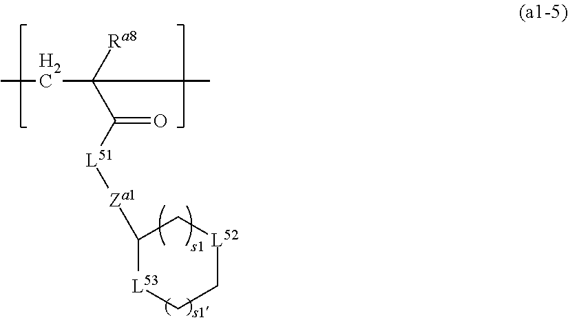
C(C([L51][Za1]C1[L53]CC[L52]C1)=O)([Ra8])(C)CC
